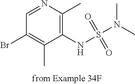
C1=NC(C)=C(NS(N(C)C)(=O)=O)C(C)=C1Br
